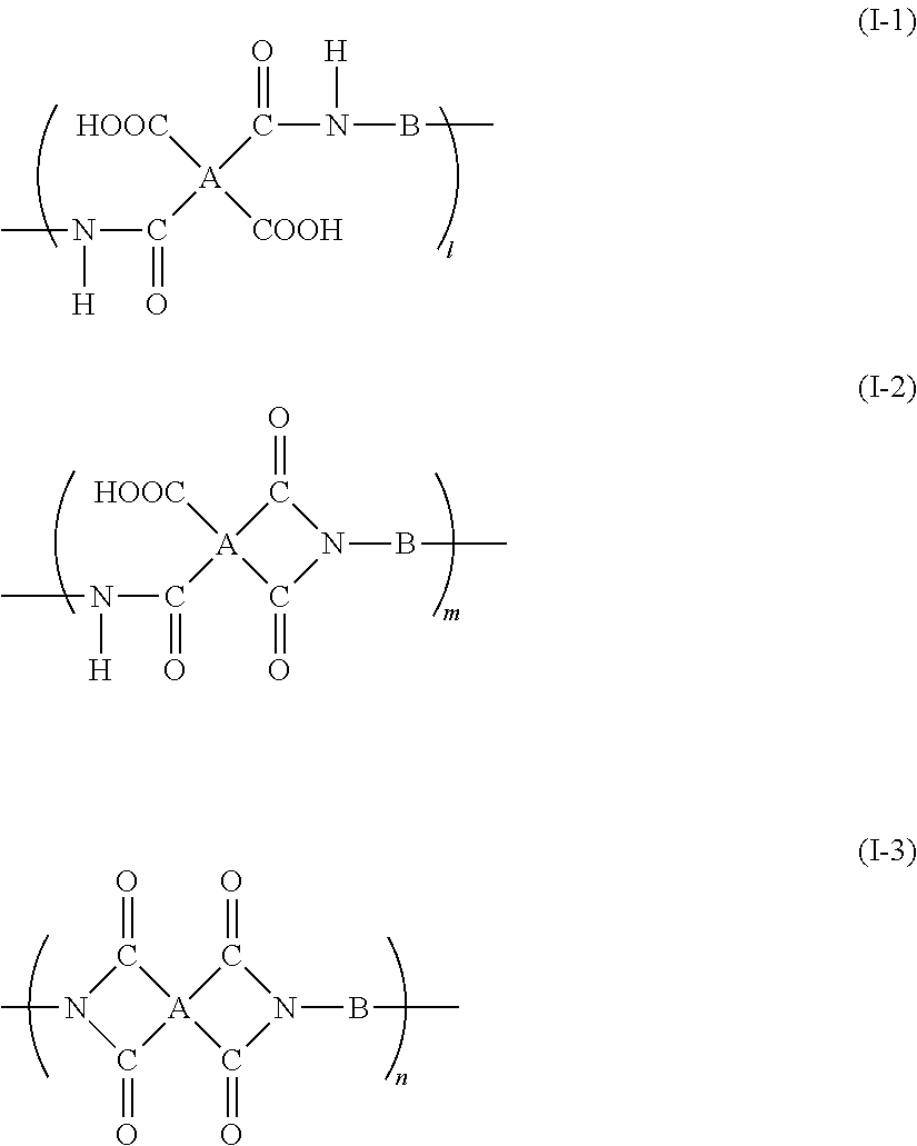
CN([H])C([A](C(N([H])BC)=O)([HOOC])[COOH])=O.CN([H])C([A]1([HOOC])C(=O)N(BC)C1=O)=O.C1(=O)[A]2(C(=O)N(BC)C2=O)C(=O)N1C
